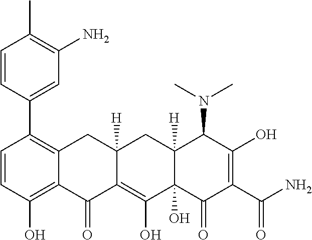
C1=CC(O)=C2C(=C1C1=CC(N)=C(C)C=C1)CC1([H])C(=C(O)C3(O)C([H])(C1)C(N(C)C)C(O)=C(C(N)=O)C3=O)C2=O
